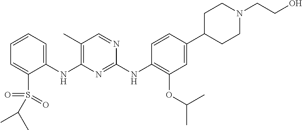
C1(NC2=C(C)C=NC(NC3=C(OC(C)C)C=C(C4CCN(CCO)CC4)C=C3)=N2)=CC=CC=C1S(=O)(=O)C(C)C
